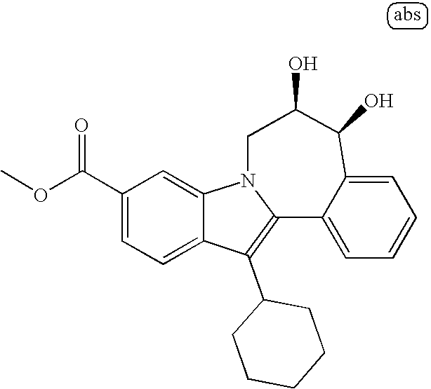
C1(C(OC)=O)=CC=C2C(=C1)N1C(=C2C2CCCCC2)C2=CC=CC=C2C(O)C(O)C1
